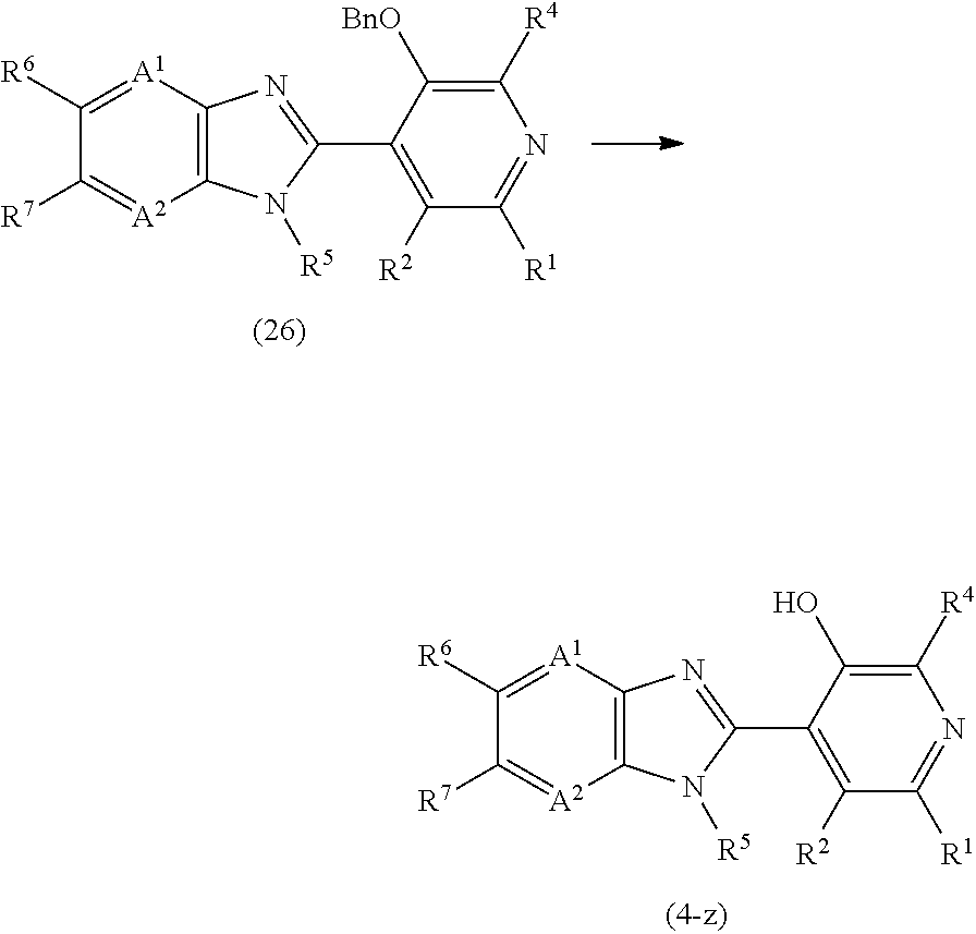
C12=C([A1]=C([R6])C([R7])=[A2]1)N=C(C1=C([R2])C([R1])=NC([R4])=C1[BnO])N2[R5].C12=C([A1]=C([R6])C([R7])=[A2]1)N=C(C1=C([R2])C([R1])=NC([R4])=C1O)N2[R5]
